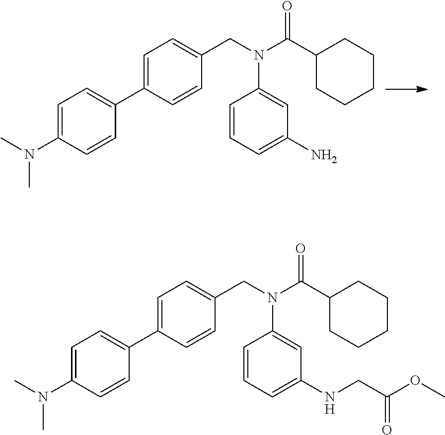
C1=C(N(C)C)C=CC(C2=CC=C(CN(C(C3CCCCC3)=O)C3=CC(N)=CC=C3)C=C2)=C1.C1=C(N(C)C)C=CC(C2=CC=C(CN(C(C3CCCCC3)=O)C3=CC(NCC(OC)=O)=CC=C3)C=C2)=C1
